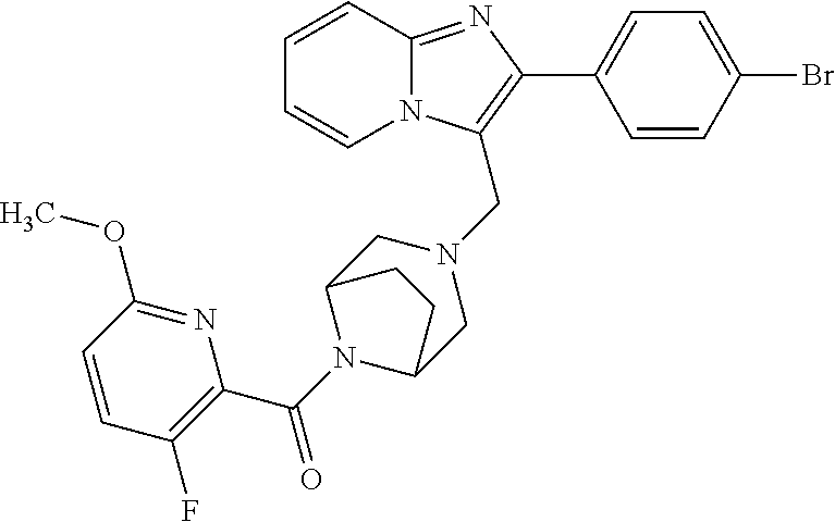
C1=CC2=NC(C3=CC=C(Br)C=C3)=C(CN3CC4N(C(C5=C(F)C=CC(OC)=N5)=O)C(C3)CC4)N2C=C1
